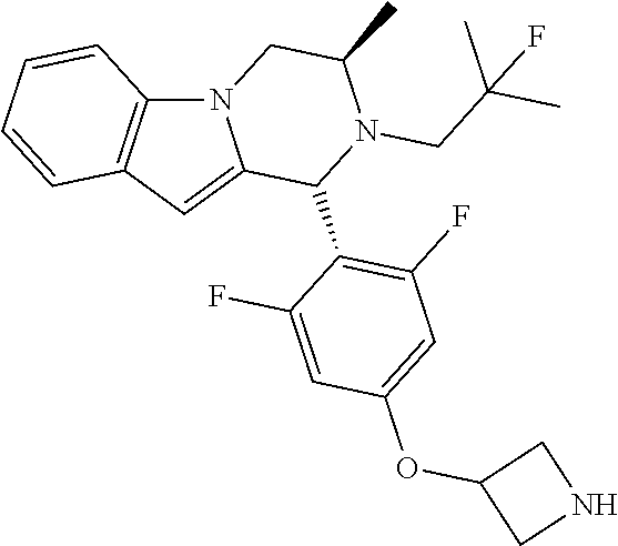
C12=C(C=CC=C1)N1C(=C2)C(C2=C(F)C=C(OC3CNC3)C=C2F)N(CC(C)(C)F)C(C)C1
